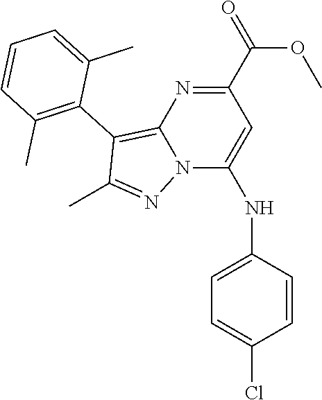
N12C(NC3=CC=C(Cl)C=C3)=CC(C(=O)OC)=NC1=C(C1=C(C)C=CC=C1C)C(C)=N2
